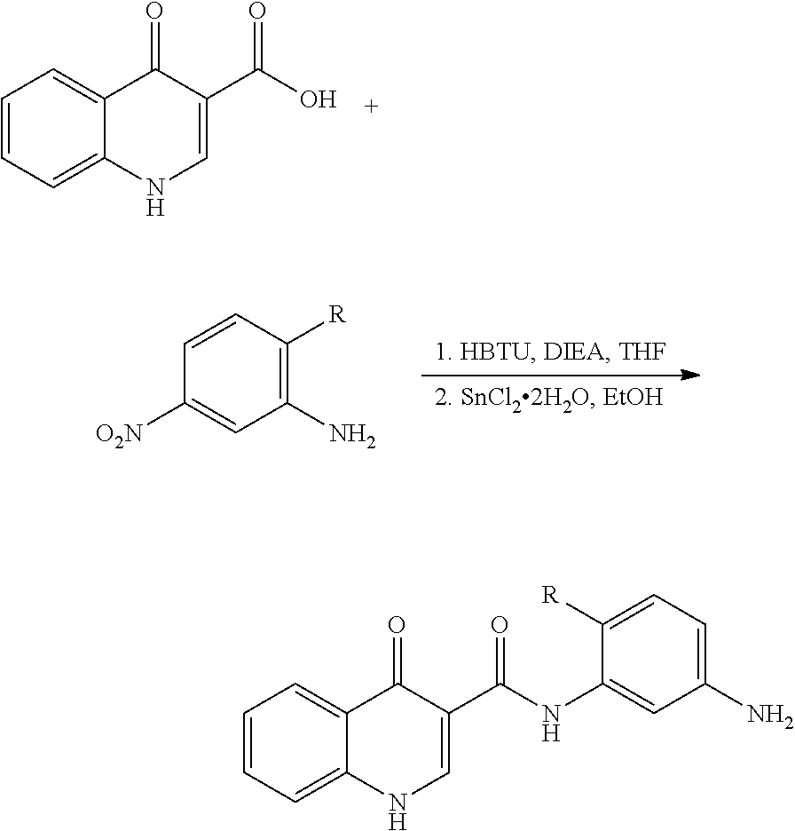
C1=CC=C2C(=C1)C(=O)C(C(O)=O)=CN2.C1=CC([O2N])=CC(N)=C1[R].C1=CC=C2C(=C1)C(=O)C(C(NC1=CC(N)=CC=C1[R])=O)=CN2
